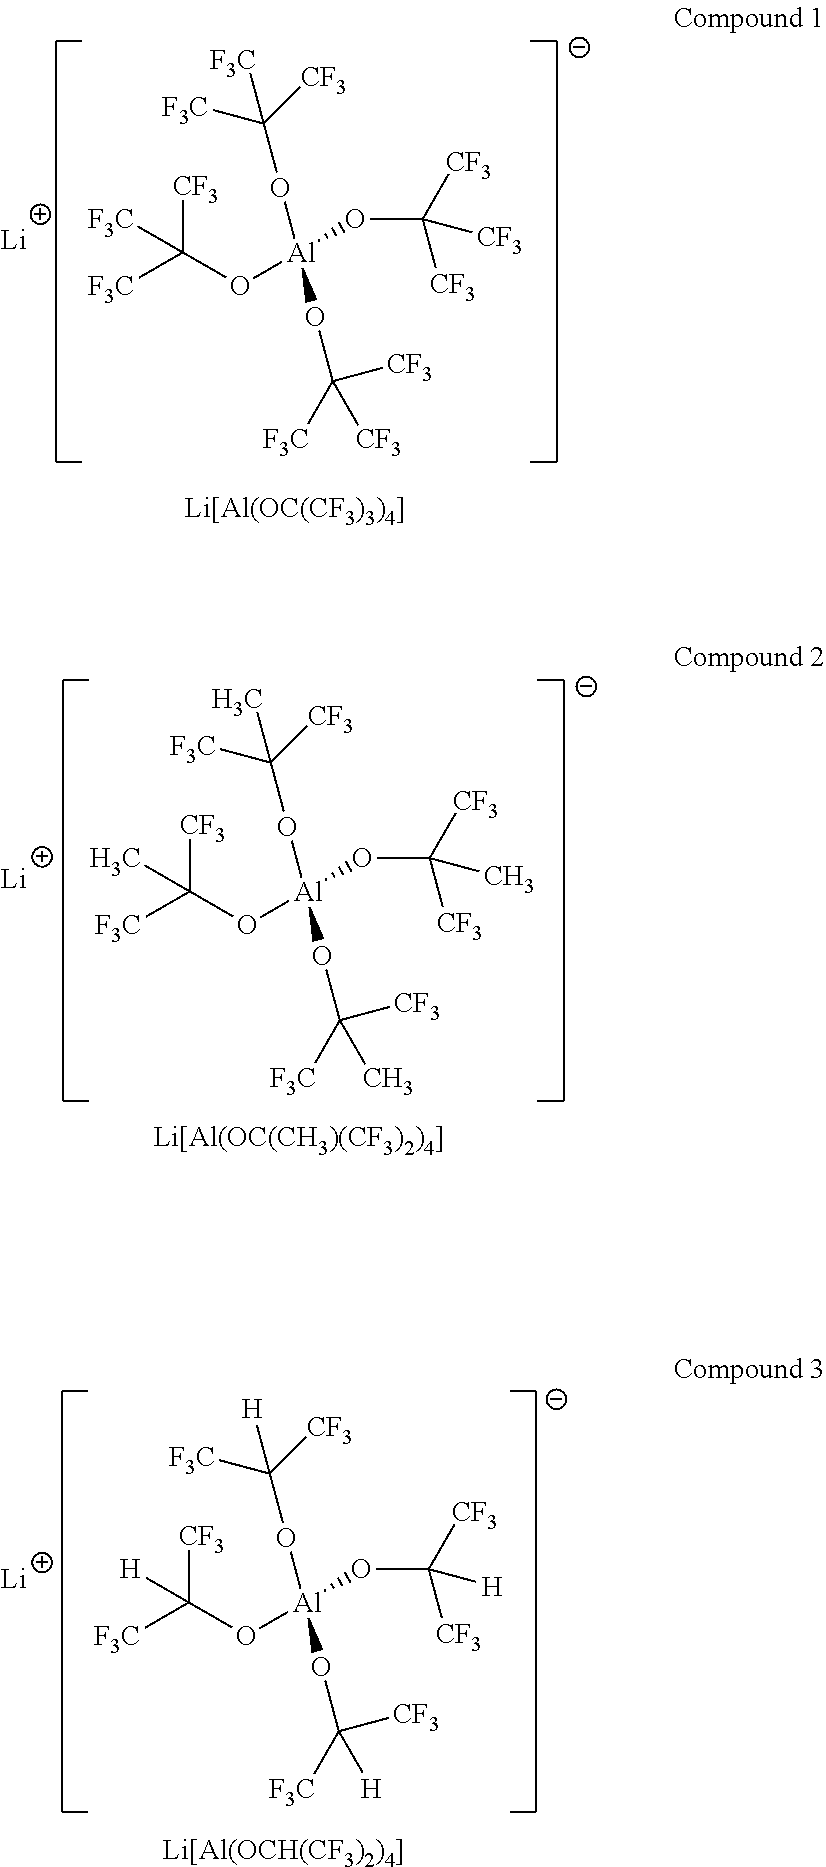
C(O[Al](OC([CF3])([F3C])[CF3])(OC([CF3])([CF3])[CF3])OC([F3C])([CF3])[F3C])([CF3])([F3C])[F3C].[Li].[Li[Al(OC(CF3)3)4]].C(O[Al](OC([CF3])([F3C])C)(OC([CF3])(C)[CF3])OC([F3C])([CF3])C)([CF3])([F3C])C.[Li].[Li[Al(OC(CH3)(CF3)2)4]].C(O[Al](OC([CF3])([F3C])[H])(OC([CF3])([H])[CF3])OC([F3C])([CF3])[H])([CF3])([F3C])[H].[Li].[Li[Al(OCH(CF3)2)4]]
